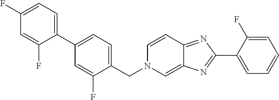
C1(C2=NC3=CN(CC4=CC=C(C5=CC=C(F)C=C5F)C=C4F)C=CC3=N2)=CC=CC=C1F
